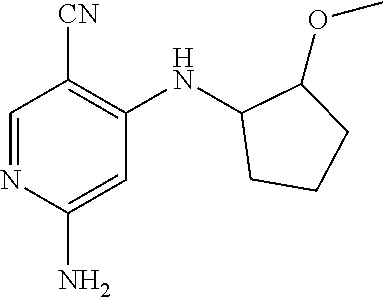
C1=NC(N)=CC(NC2CCCC2OC)=C1[CN]
